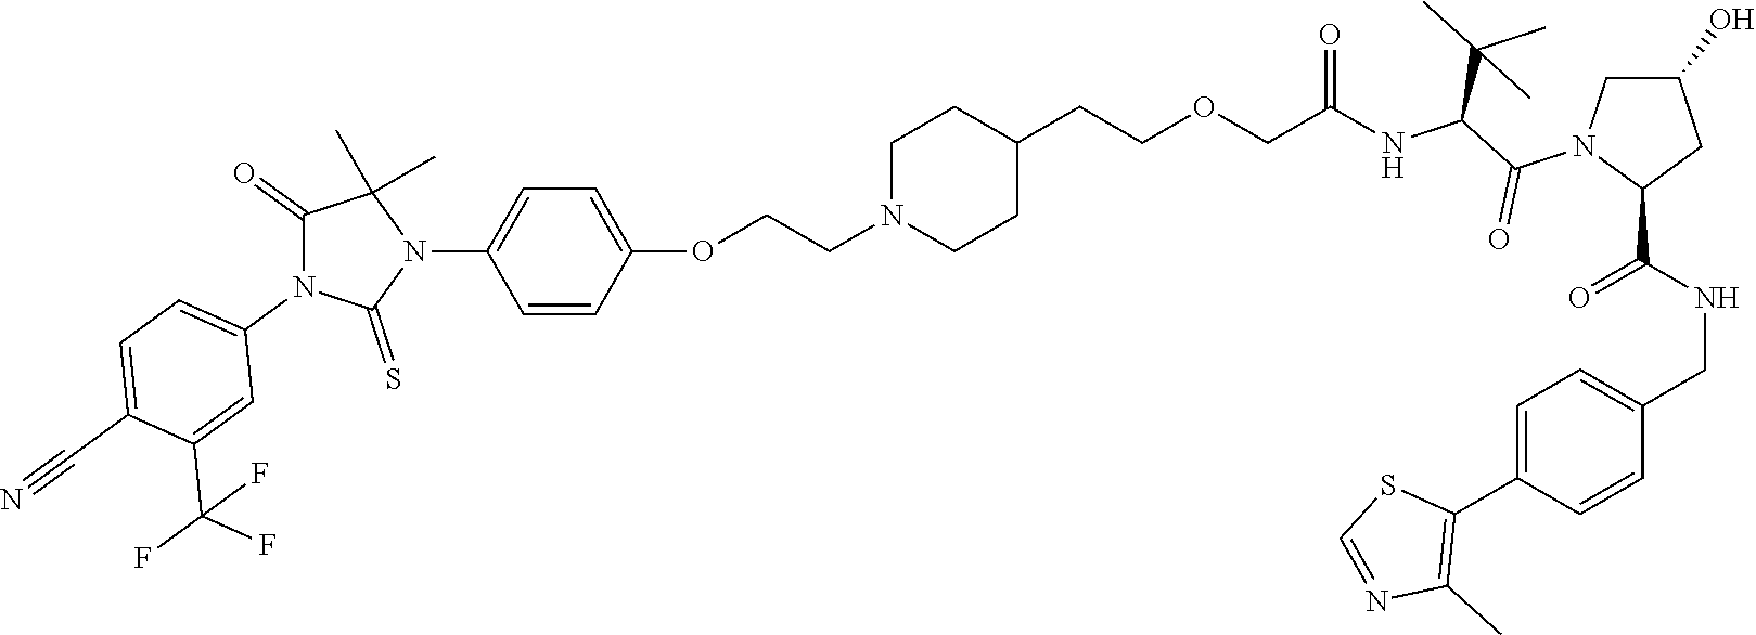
C(=O)(NC(C(N1C(C(NCC2=CC=C(C3=C(C)N=CS3)C=C2)=O)CC(O)C1)=O)C(C)(C)C)COCCC1CCN(CCOC2=CC=C(N3C(C)(C)C(=O)N(C4=CC=C(C#N)C(C(F)(F)F)=C4)C3=S)C=C2)CC1
